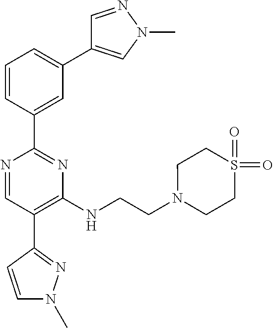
N1=CC(C2=NN(C)C=C2)=C(NCCN2CCS(=O)(=O)CC2)N=C1C1=CC(C2=CN(C)N=C2)=CC=C1
